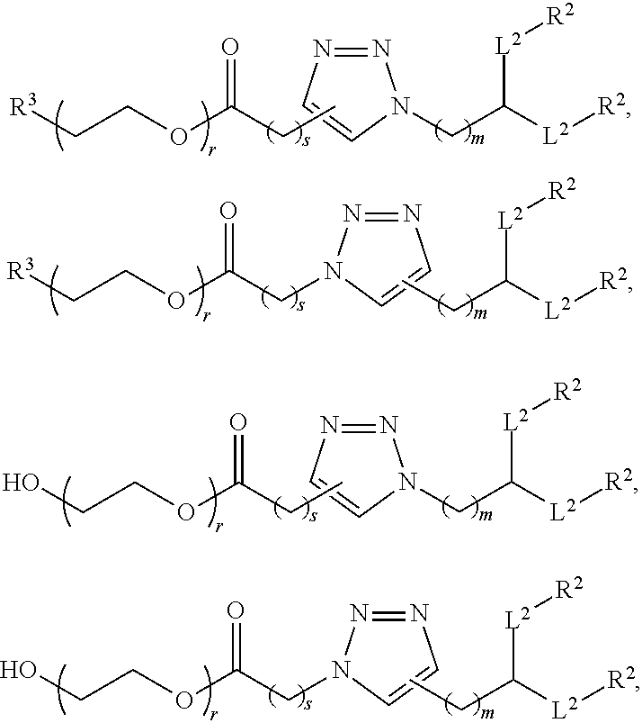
N1=NC=CN1CC([L2][R2])[L2][R2].CCC(OCC[R3])=O.N1=NN(CC(OCC[R3])=O)C=C1.C(C([L2][R2])[L2][R2])C.N1=NC=CN1CC([L2][R2])[L2][R2].CCC(OCCO)=O.N1=NN(CC(OCCO)=O)C=C1.C(C([L2][R2])[L2][R2])C
